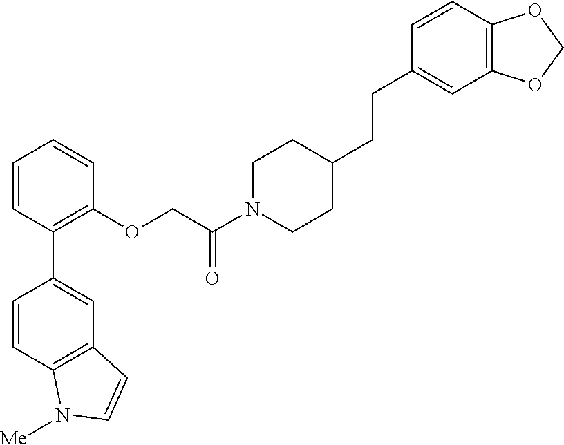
C1=CC(C2=CC3=C(C=C2)N([Me])C=C3)=C(OCC(N2CCC(CCC3=CC4=C(C=C3)OCO4)CC2)=O)C=C1
